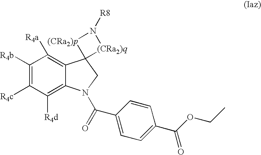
C1([R4b])=C([R4c])C([R4d])=C2C(=C1[R4a])C1(CN2C(=O)C2=CC=C(C(OCC)=O)C=C2)[(CRa2)q]N([R8])[(CRa2)p]1
